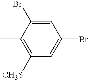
C1(Br)=CC(Br)=CC([CH3S])=C1C
